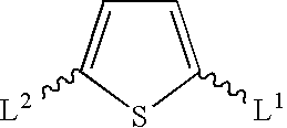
C1=C([L1])SC([L2])=C1
